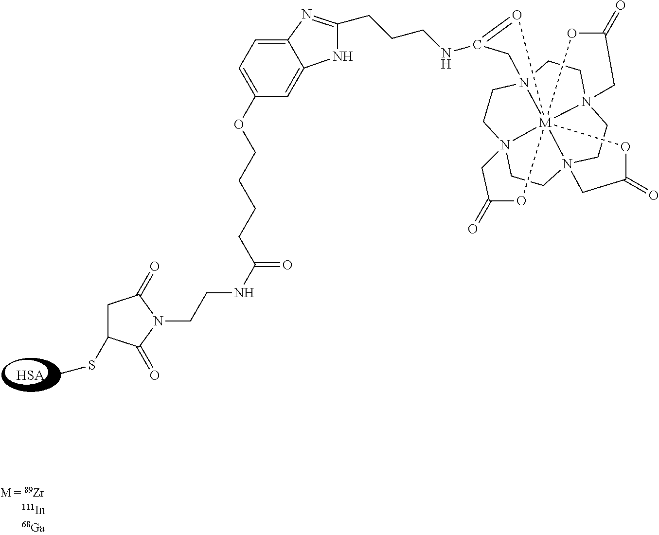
[HSA].C1(OCCCCC(NCCN2C(=O)CC(SC)C2=O)=O)=CC=C2C(=C1)NC(CCCNC1=O[M]345678N9(CCN3(CCN4(CCN5(CC9)C1)CC(=O)O6)CC(=O)O7)CC(=O)O8)=N2
